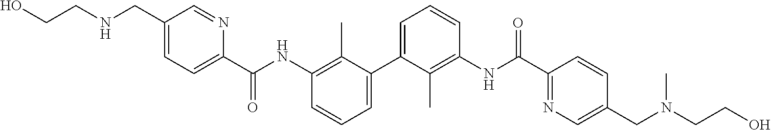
C1(CNCCO)=CC=C(C(NC2=C(C)C(C3=CC=CC(NC(C4=NC=C(CN(C)CCO)C=C4)=O)=C3C)=CC=C2)=O)N=C1
